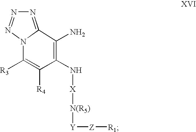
N1=C2N(N=N1)C([R3])=C([R4])C(N[X][N(R5)][Y][Z][R1])=C2N
